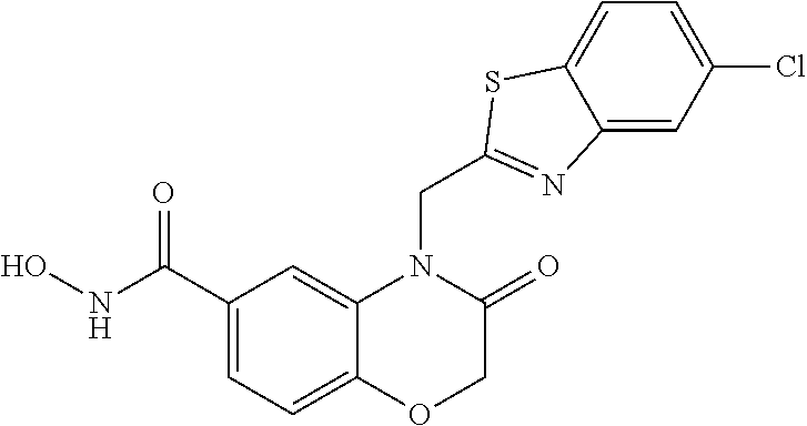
C1(C(NO)=O)=CC=C2C(=C1)N(CC1=NC3=CC(Cl)=CC=C3S1)C(=O)CO2
